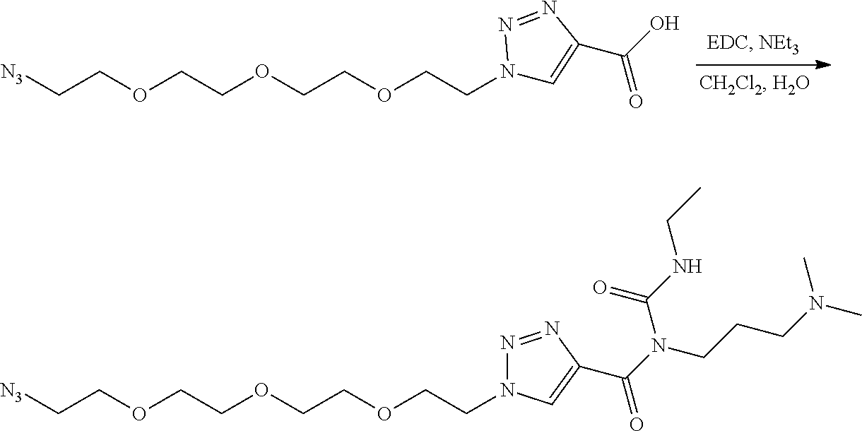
C(COCCOCCOCCN1C=C(C(O)=O)N=N1)[N3].C(COCCOCCOCCN1N=NC(C(N(CCCN(C)C)C(NCC)=O)=O)=C1)[N3]
